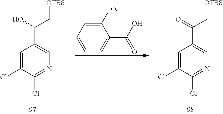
C1=C(Cl)C(Cl)=NC=C1C(C[OTBS])O.C1([IO2])=CC=CC=C1C(O)=O.C1=C(Cl)C(Cl)=NC=C1C(C[OTBS])=O
